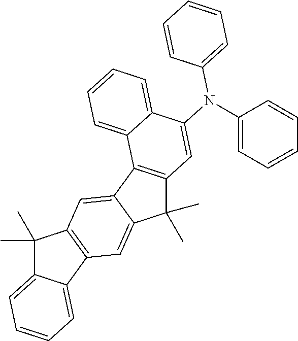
C1(C)(C)C2=CC=CC=C2C2=C1C=C1C(=C2)C(C)(C)C2=C1C1=CC=CC=C1C(N(C1=CC=CC=C1)C1=CC=CC=C1)=C2
